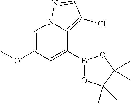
COC1=CN2C(=C(Cl)C=N2)C(B2OC(C)(C)C(C)(C)O2)=C1
